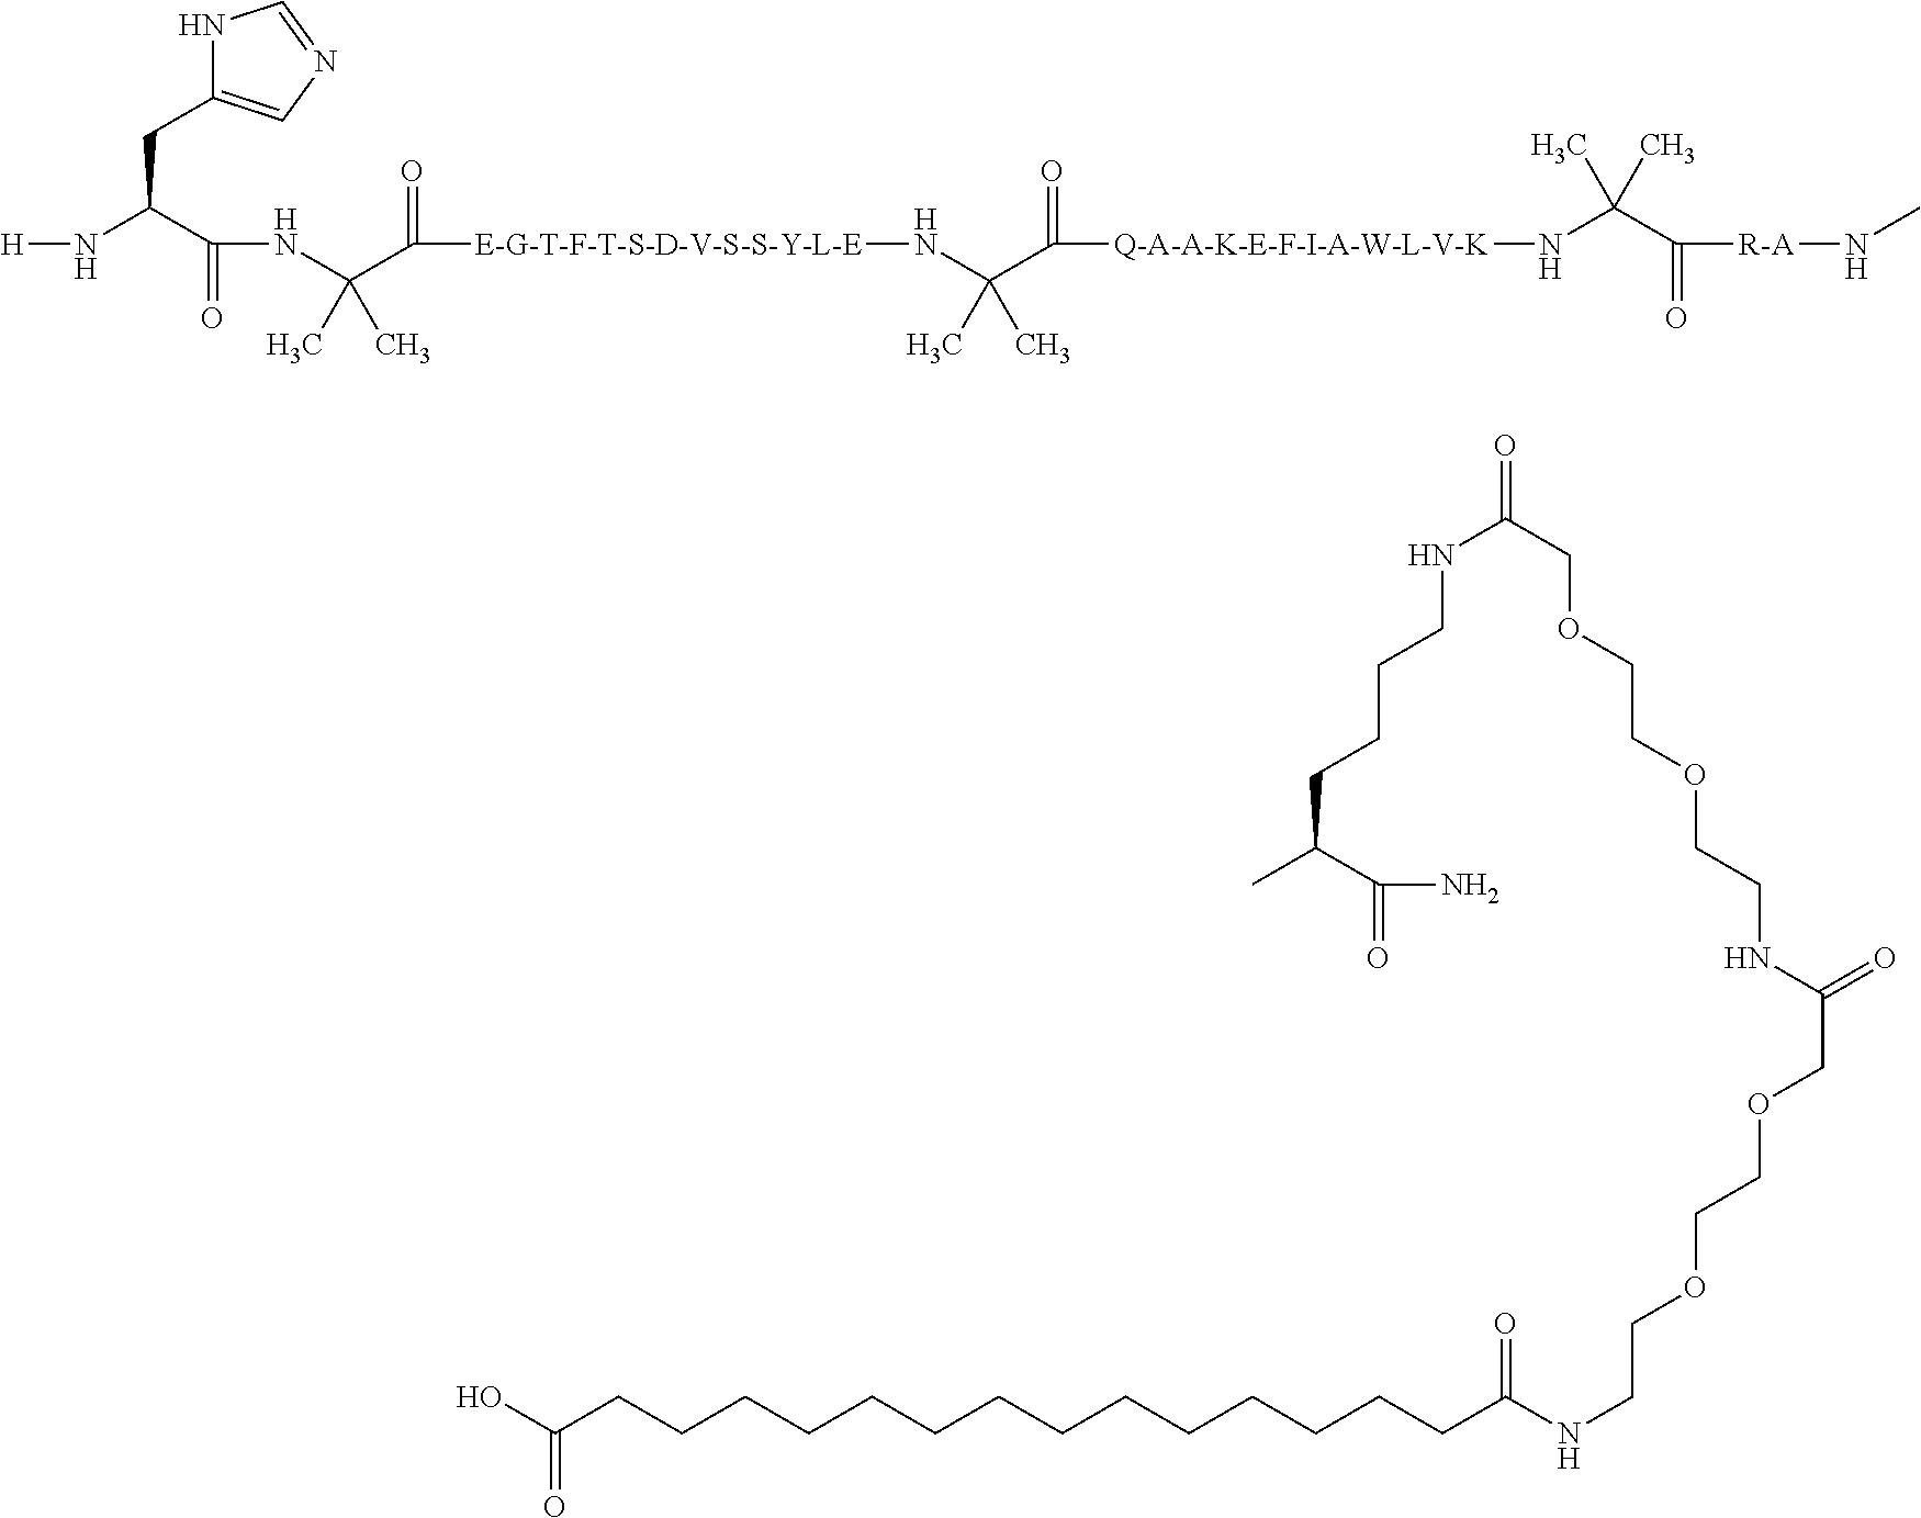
N1C(CC(N[H])C(NC(C)(C([E-G-T-F-T-S-D-V-S-S-Y-L-E]NC(C)(C([Q-A-A-K-E-F-I-A-W-L-V-K]NC(C([R-A]NC)=O)(C)C)=O)C)=O)C)=O)=CN=C1.CC(CCCCNC(COCCOCCNC(=O)COCCOCCNC(=O)CCCCCCCCCCCCCCC(O)=O)=O)C(N)=O
